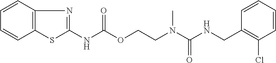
C1=CC(CNC(N(CCOC(NC2=NC3=C(S2)C=CC=C3)=O)C)=O)=C(Cl)C=C1
